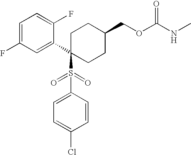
C1=C(F)C=C(C2(S(C3=CC=C(Cl)C=C3)(=O)=O)CCC(COC(NC)=O)CC2)C(F)=C1
